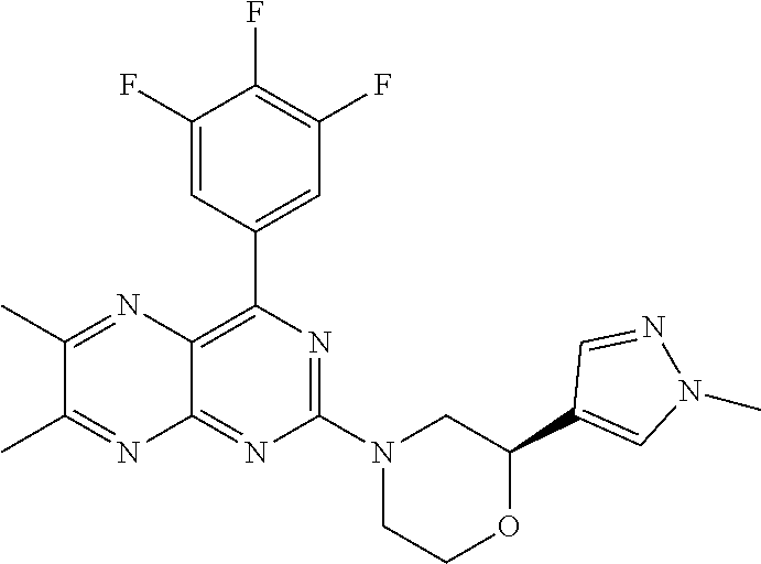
N1=C(N2CC(C3=CN(C)N=C3)OCC2)N=C2C(=C1C1=CC(F)=C(F)C(F)=C1)N=C(C)C(C)=N2
